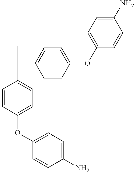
C1=CC(OC2=CC=C([NH2])C=C2)=CC=C1C(C)(C1=CC=C(OC2=CC=C(N)C=C2)C=C1)C
